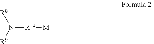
N([R10][M])([R8])[R9]
